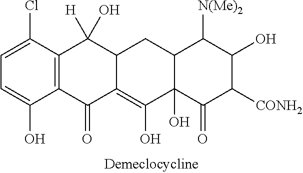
C1=C(Cl)C2=C(C(O)=C1)C(=O)C1=C(O)C3(O)C(CC1C2([H])O)C([N(Me)2])C(O)C([CONH2])C3=O
